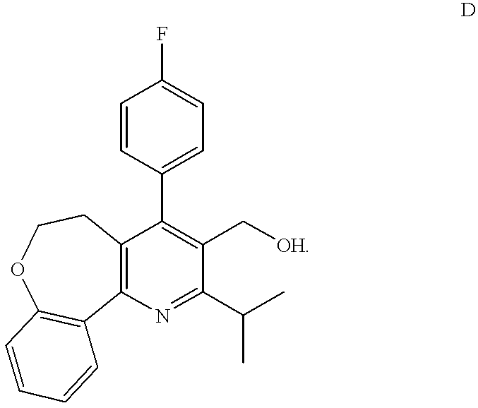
C1=CC(C2=C(C[OH])C(C(C)C)=NC3=C2CCOC2=C3C=CC=C2)=CC=C1F
